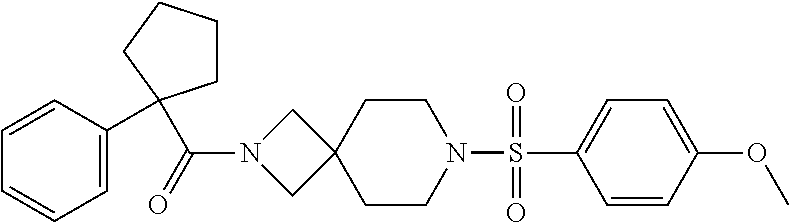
C1=CC(OC)=CC=C1S(N1CCC2(CC1)CN(C(=O)C1(C3=CC=CC=C3)CCCC1)C2)(=O)=O
